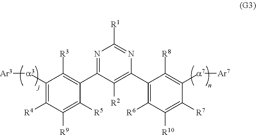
[a7](C1=C([R8])C(C2=C([R2])C(C3=C([R3])C([a3][Ar3])=C([R4])C([R9])=C3[R5])=NC([R1])=N2)=C([R6])C([R10])=C1[R7])[Ar7]
